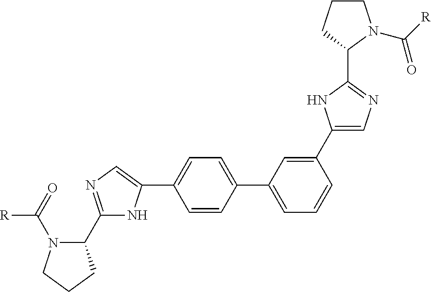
C1(C2=CN=C(C3N(C([R])=O)CCC3)N2)=CC(C2=CC=C(C3=CN=C(C4N(C(=O)[R])CCC4)N3)C=C2)=CC=C1
